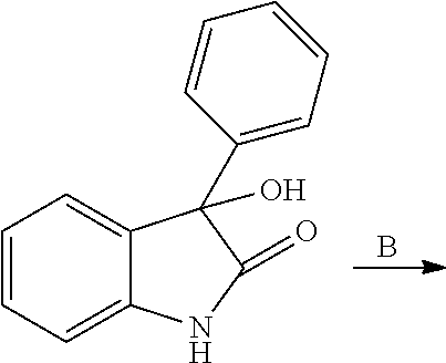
C1=CC=C2C(=C1)C(C1=CC=CC=C1)(O)C(=O)N2.B
